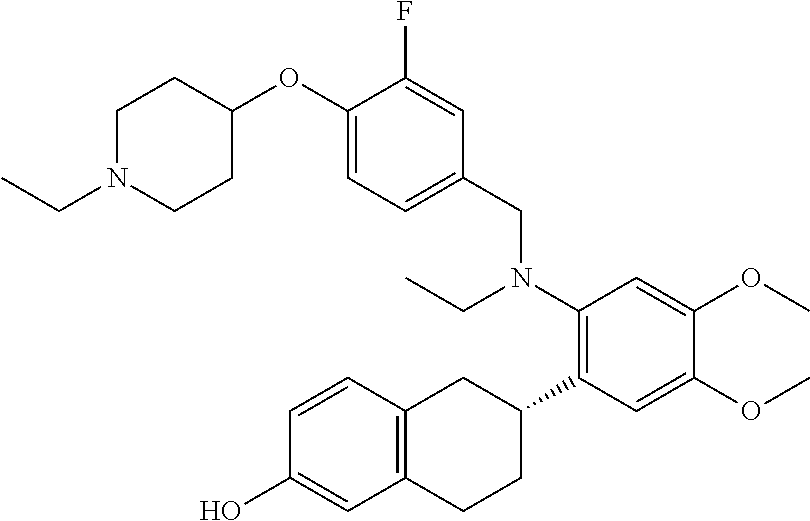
C1(OC2CCN(CC)CC2)=CC=C(CN(C2=C(C3CC4=C(CC3)C=C(O)C=C4)C=C(OC)C(OC)=C2)CC)C=C1F
